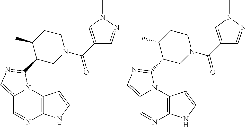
C12=CN=C(C3CN(C(C4=CN(C)N=C4)=O)CCC3C)N1C1=C(N=C2)NC=C1.C12=CN=C(C3CN(C(C4=CN(C)N=C4)=O)CCC3C)N1C1=C(N=C2)NC=C1
